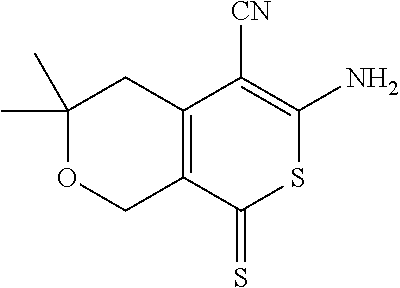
C1(C)(C)OCC2=C(C1)C([CN])=C(N)SC2=S
